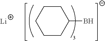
C1CC(B)CCC1.[Li]
